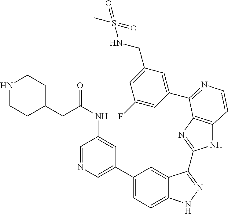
C1(C2=CN=CC(NC(=O)CC3CCNCC3)=C2)=CC=C2C(=C1)C(C1=NC3=C(N1)C=CN=C3C1=CC(CNS(=O)(C)=O)=CC(F)=C1)=NN2
